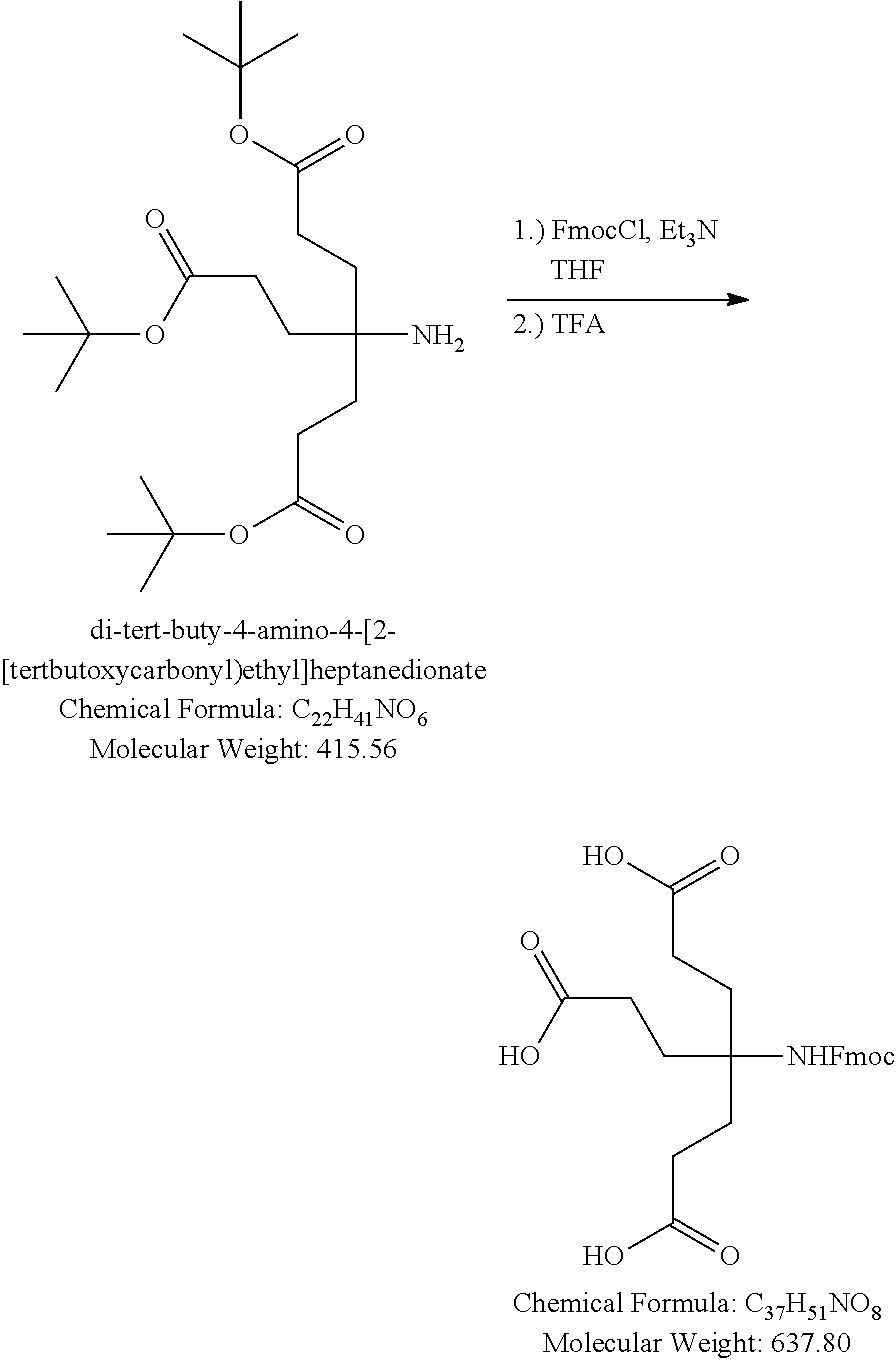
C(C(CCC(OC(C)(C)C)=O)(CCC(=O)OC(C)(C)C)N)CC(OC(C)(C)C)=O.C(C(CCC(O)=O)(CCC(=O)O)[NHFmoc])CC(O)=O
